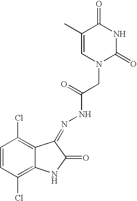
C1=CC(Cl)=C2C(=C1Cl)C(=NNC(CN1C(=O)NC(=O)C(C)=C1)=O)C(=O)N2
